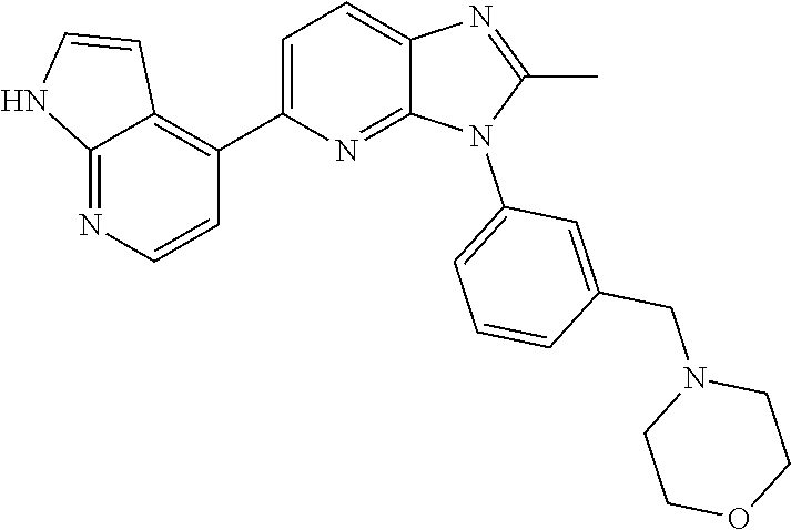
C1(C)=NC2=CC=C(C3=C4C(=NC=C3)NC=C4)N=C2N1C1=CC=CC(CN2CCOCC2)=C1
